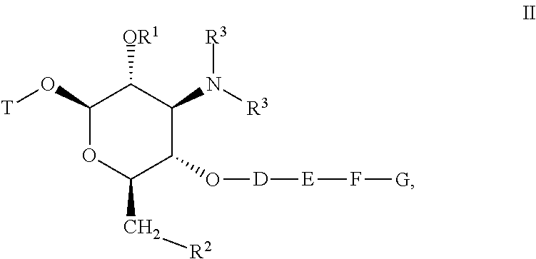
C1(O[T])OC(C[R2])C(O[D][E]F[G])C(N([R3])[R3])C1[OR1]
